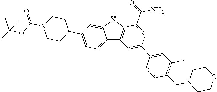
C12=CC=C(C3CCN(C(=O)OC(C)(C)C)CC3)C=C1NC1=C2C=C(C2=CC(C)=C(CN3CCOCC3)C=C2)C=C1C(=O)N
